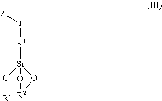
[J]([R1][Si]1(O[R4])O[R2]O1)[Z]
